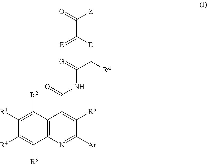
[Ar]C1=NC2=C(C(C(NC3=[G][E]=C(C([Z])=O)[D]=C3[RA])=O)=C1[R5])C([R2])=C([R1])C([R4])=C2[R3]
